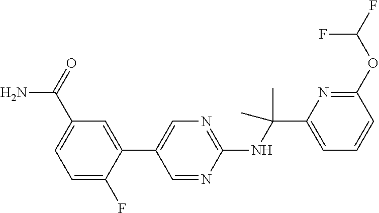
C1(NC(C2=CC=CC(OC(F)F)=N2)(C)C)=NC=C(C2=CC(C(=O)N)=CC=C2F)C=N1
